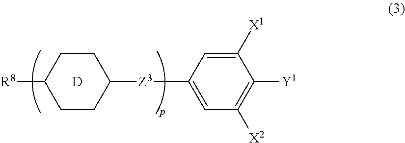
C1=C([Z3]C2CCC([R8])CC2)C=C([X1])C([Y1])=C1[X2].[D]
